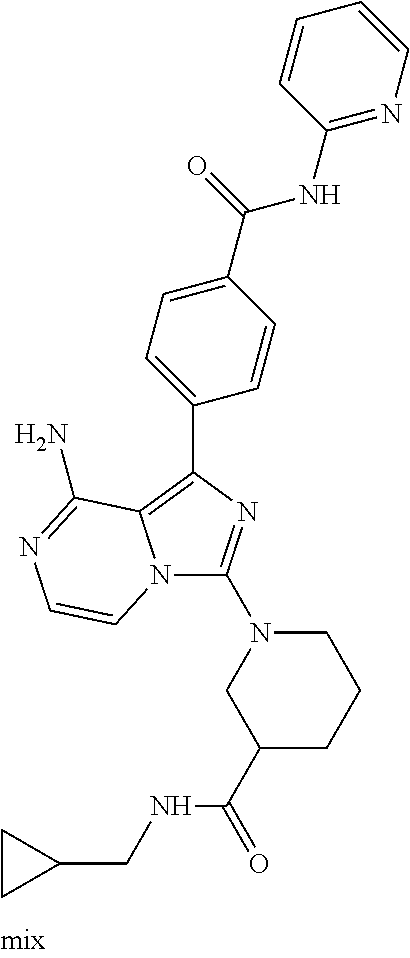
C1(C(=O)NCC2CC2)CCCN(C2=NC(C3=CC=C(C(=O)NC4=NC=CC=C4)C=C3)=C3N2C=CN=C3N)C1
